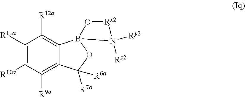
C1([R11a])=C([R10a])C([R9a])=C2C(=C1[R12a])B1(OC2([R7a])[R6a])O[Rx2]N1([Rz2])[Ry2]
